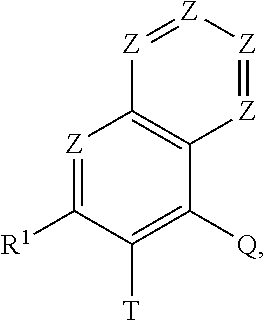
[Z]1=C([R1])C([T])=C([Q])C2=C1[Z]=[Z][Z]=[Z]2
